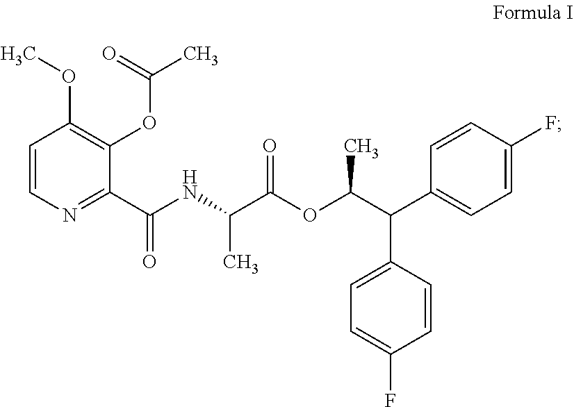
C1=CN=C(C(=O)NC(C)C(=O)OC(C)C(C2=CC=C(F)C=C2)C2=CC=C(F)C=C2)C(OC(=O)C)=C1OC
